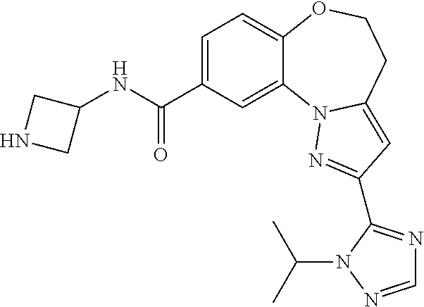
C1=C(C(NC2CNC2)=O)C=C2C(=C1)OCCC1=CC(C3=NC=NN3C(C)C)=NN21
